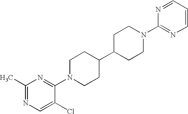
C1(C)=NC=C(Cl)C(N2CCC(C3CCN(C4=NC=CC=N4)CC3)CC2)=N1
